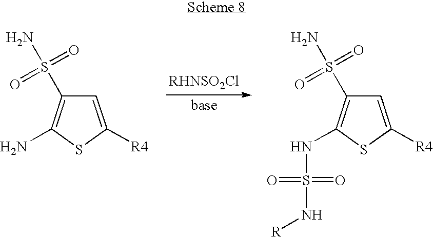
C1=C([R4])SC(N)=C1S(N)(=O)=O.C1=C([R4])SC(NS(=O)(=O)N[R])=C1S(=O)(=O)N
